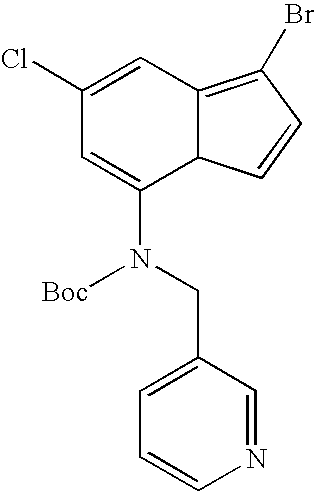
C1(Cl)=CC2=C(Br)C=CC2C(N(CC2=CC=CN=C2)[Boc])=C1
